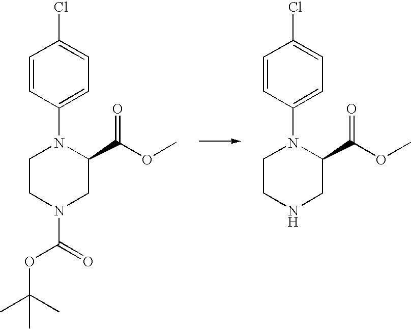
C1CN(C(=O)OC(C)(C)C)CC(C(OC)=O)N1C1=CC=C(Cl)C=C1.C1CNCC(C(OC)=O)N1C1=CC=C(Cl)C=C1
